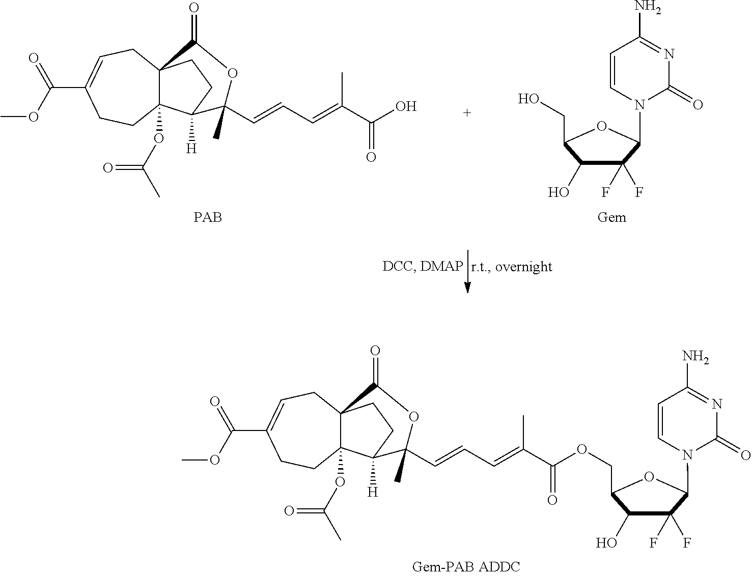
C1(O)C(F)(F)C(N2C=CC(N)=NC2=O)OC1CO.C(=CC=C(C(O)=O)C)C1(C)C2([H])C3(OC(C)=O)C(CC2)(CC=C(C(OC)=O)CC3)C(=O)O1.C(=CC=C(C(=O)OCC1C(O)C(F)(F)C(N2C=CC(N)=NC2=O)O1)C)C1(C)C2([H])C3(OC(C)=O)C(CC2)(CC=C(C(OC)=O)CC3)C(=O)O1
